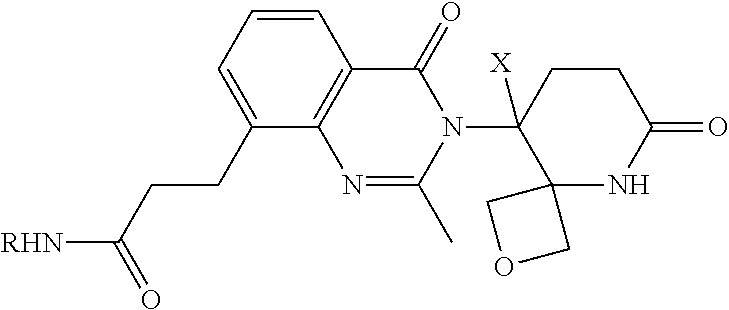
C1=CC=C(CCC([RHN])=O)C2=C1C(=O)N(C1([X])C3(NC(=O)CC1)COC3)C(C)=N2
